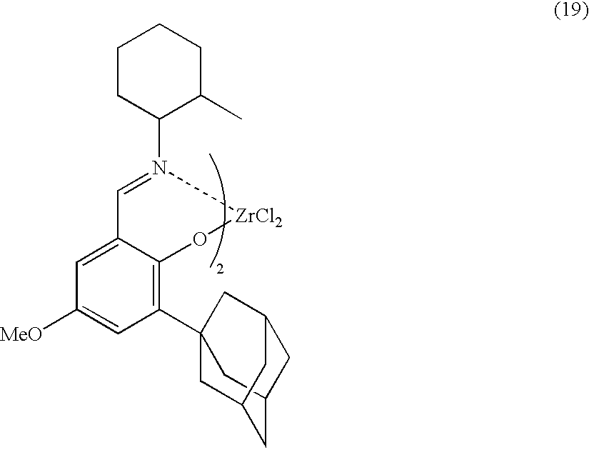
C1CC(N2=CC3=CC([MeO])=CC(C45CC6CC(C4)CC(C6)C5)=C3O[ZrCl2]2)C(C)CC1
